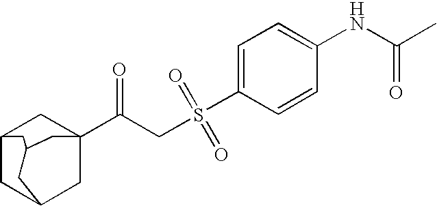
C12CC3CC(C(CS(C4=CC=C(NC(C)=O)C=C4)(=O)=O)=O)(C1)CC(C2)C3
